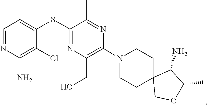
C1CN(C2=C(CO)N=C(SC3=CC=NC(N)=C3Cl)C(C)=N2)CCC12COC(C)C2N
